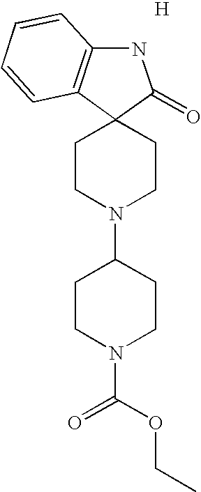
N1C2=C(C3(C1=O)CCN(C1CCN(C(OCC)=O)CC1)CC3)C=CC=C2.[H]
